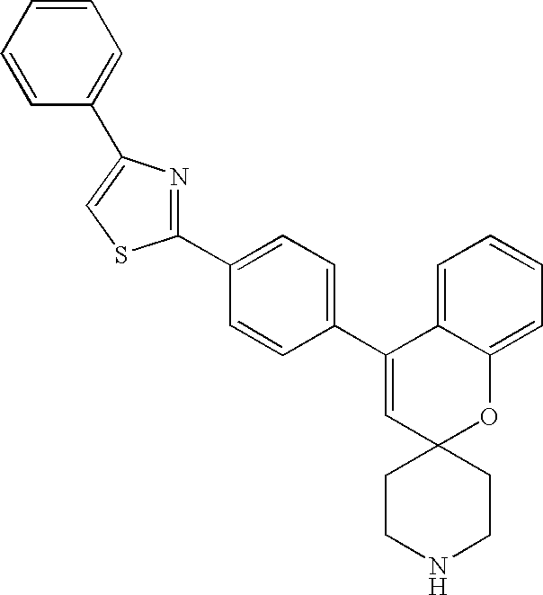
C1(C2=NC(C3=CC=CC=C3)=CS2)=CC=C(C2=CC3(OC4=CC=CC=C24)CCNCC3)C=C1
